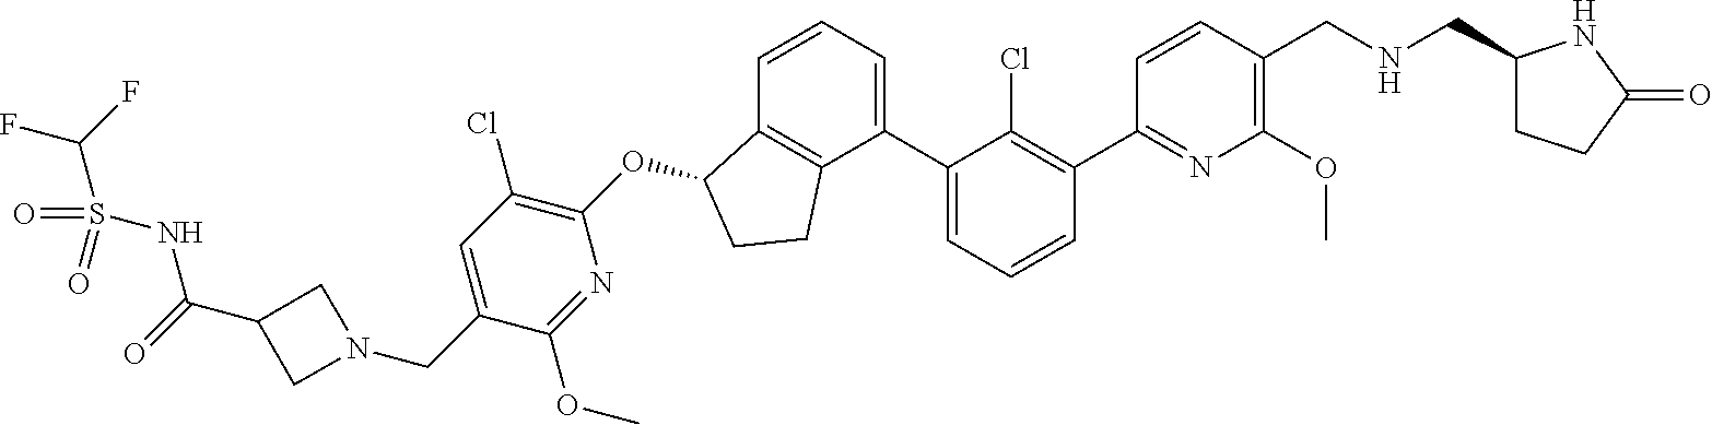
O(C1C2=C(CC1)C(C1=CC=CC(C3=NC(OC)=C(CNCC4CCC(=O)N4)C=C3)=C1Cl)=CC=C2)C1=C(Cl)C=C(CN2CC(C(=O)NS(=O)(=O)C(F)F)C2)C(OC)=N1
